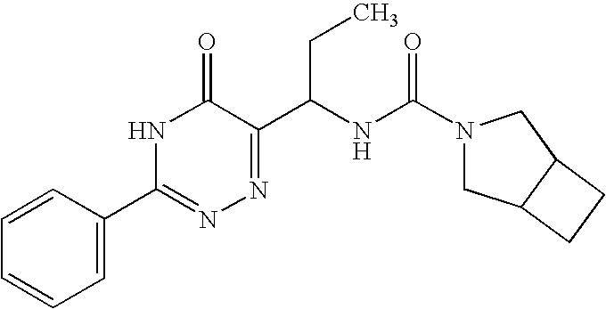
N1C(=O)C(C(NC(N2CC3C(C2)CC3)=O)CC)=NN=C1C1=CC=CC=C1
